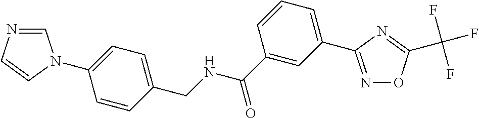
C1(N2C=NC=C2)=CC=C(CNC(C2=CC(C3=NOC(C(F)(F)F)=N3)=CC=C2)=O)C=C1
